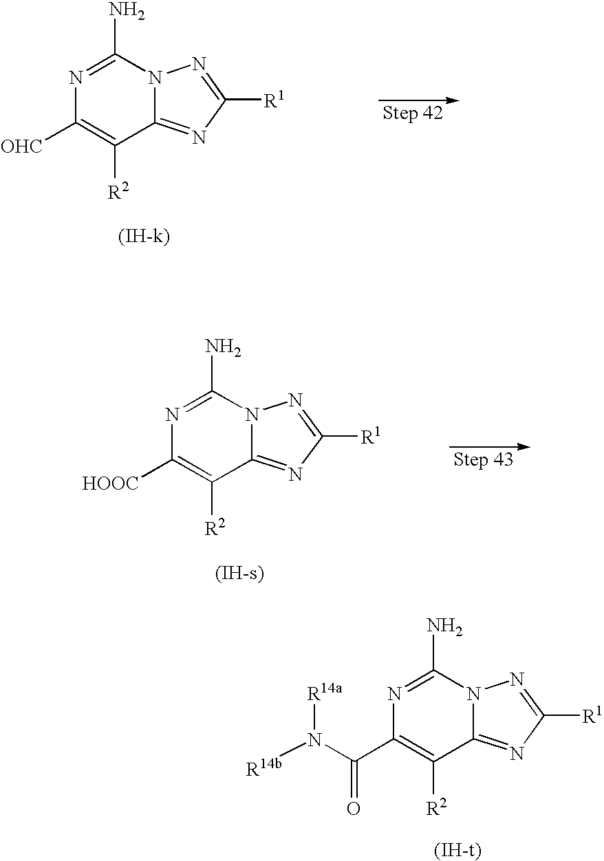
NC1=NC([OHC])=C([R2])C2=NC([R1])=NN12.[(IH-k)].NC1=NC(C(N([R14b])[R14a])=O)=C([R2])C2=NC([R1])=NN12.[(IH-t)].NC1=NC([HOOC])=C([R2])C2=NC([R1])=NN12.[(IH-s)]
